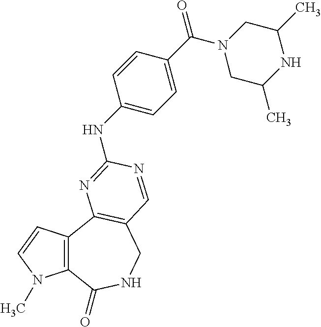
C12=C(C3=C(CNC1=O)C=NC(NC1=CC=C(C(N4CC(C)NC(C)C4)=O)C=C1)=N3)C=CN2C
